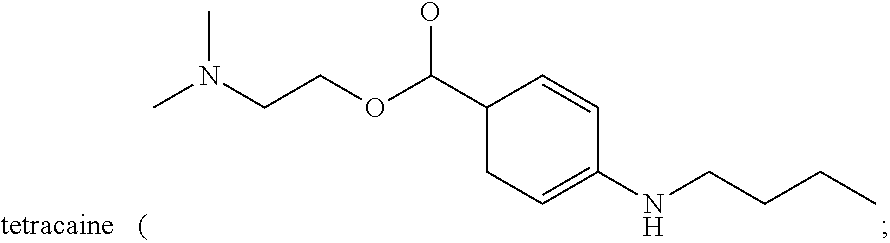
CN(CCOC(C1CC=C(NCCCC)C=C1)O)C
